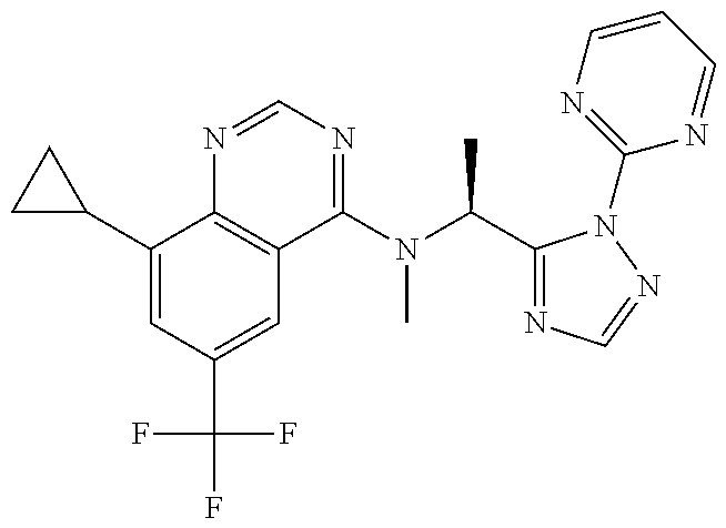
C1(C2CC2)=CC(C(F)(F)F)=CC2=C1N=CN=C2N(C(C1=NC=NN1C1=NC=CC=N1)C)C
